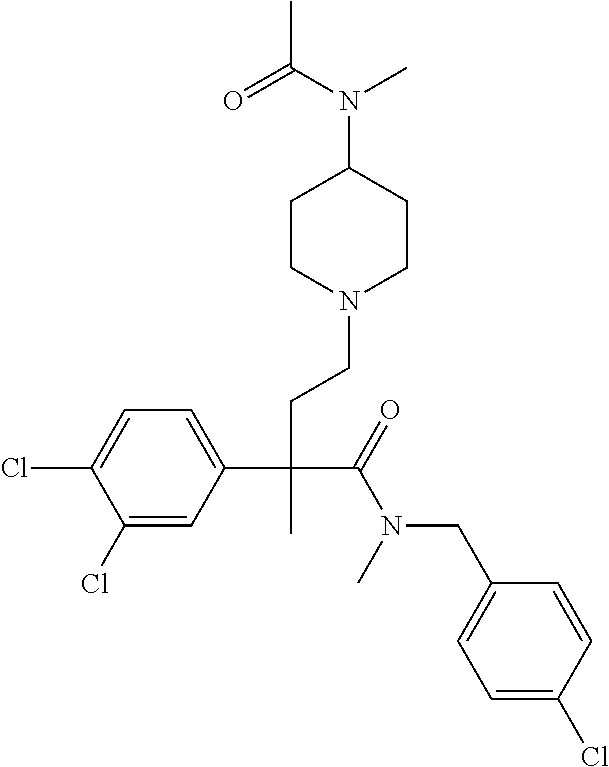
C1(Cl)=CC(C(CCN2CCC(N(C(=O)C)C)CC2)(C(=O)N(CC2=CC=C(Cl)C=C2)C)C)=CC=C1Cl
